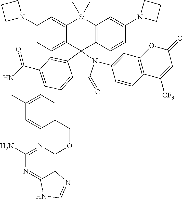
C1(N2CCC2)=CC=C2C(=C1)[Si](C)(C)C1=C(C23C2=CC(C(NCC4=CC=C(COC5=C6C(=NC(N)=N5)NC=N6)C=C4)=O)=CC=C2C(=O)N3C2=CC3=C(C=C2)C([CF3])=CC(=O)O3)C=CC(N2CCC2)=C1
